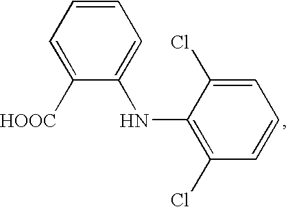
C1=CC=C([HOOC])C(NC2=C(Cl)C=CC=C2Cl)=C1
